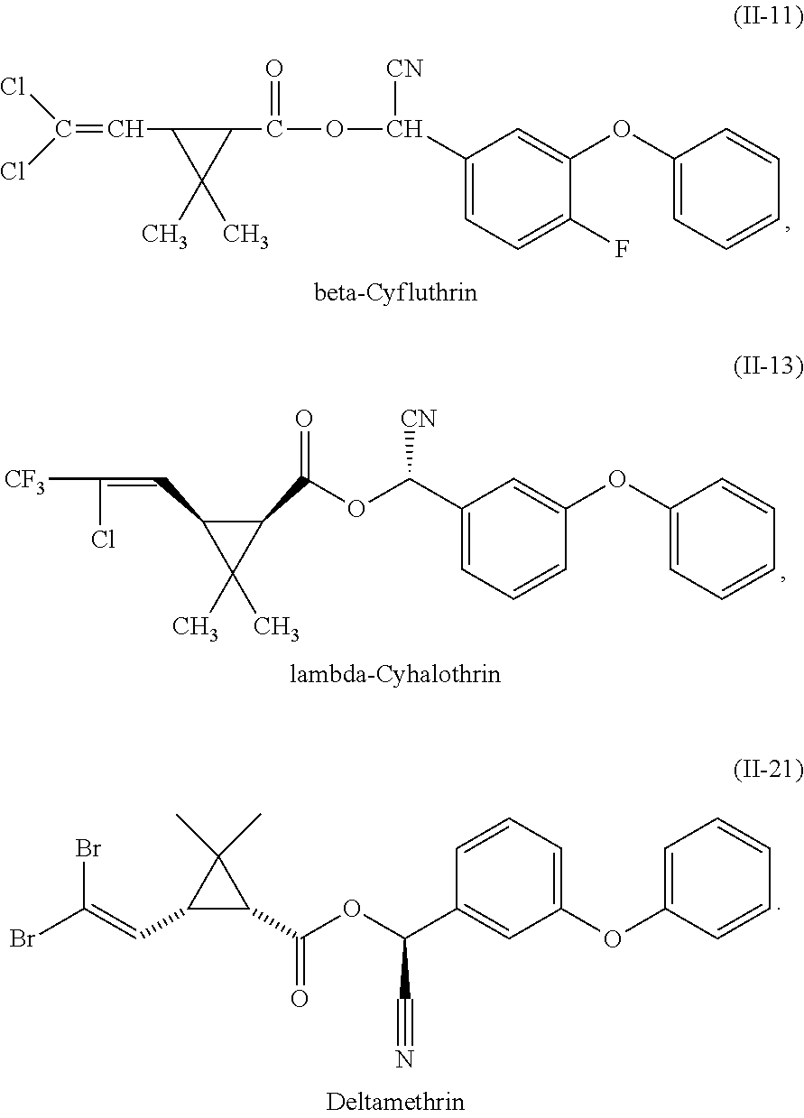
BrC(=CC1C(C(OC(C2=CC(OC3=CC=CC=C3)=CC=C2)C#N)=O)C1(C)C)Br.C1(C([CN])OC(=O)C2C(C=C(Cl)Cl)C2(C)C)=CC=C(F)C(OC2=CC=CC=C2)=C1.C1(C(OC(C2C(C=C(Cl)[CF3])C2(C)C)=O)[CN])=CC=CC(OC2=CC=CC=C2)=C1
